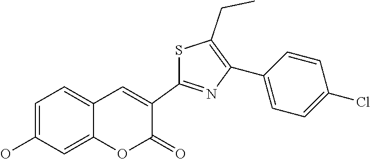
C1=C(O)C=C2C(=C1)C=C(C1=NC(C3=CC=C(Cl)C=C3)=C(CC)S1)C(=O)O2
